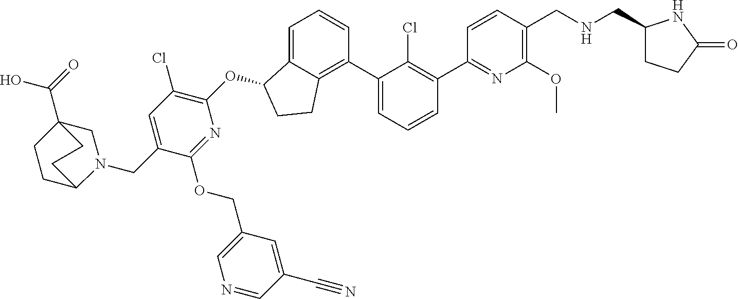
O(C1C2=CC=CC(C3=CC=CC(C4=NC(OC)=C(CNCC5CCC(=O)N5)C=C4)=C3Cl)=C2CC1)C1=C(Cl)C=C(CN2CC3(C(=O)O)CCC2CC3)C(OCC2=CN=CC(C#N)=C2)=N1
